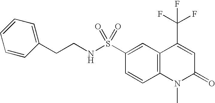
C12=C(C=CC(S(NCCC3=CC=CC=C3)(=O)=O)=C1)N(C)C(=O)C=C2C(F)(F)F
